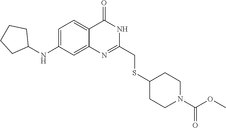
C1CCC(NC2=CC=C3C(=C2)N=C(CSC2CCN(C(=O)OC)CC2)NC3=O)C1
